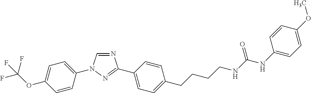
C1=C(N2C=NC(C3=CC=C(CCCCNC(NC4=CC=C(OC)C=C4)=O)C=C3)=N2)C=CC(OC(F)(F)F)=C1
